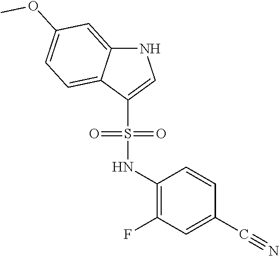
O=S(C1=CNC2=CC(OC)=CC=C21)(NC1=C(F)C=C(C#N)C=C1)=O
